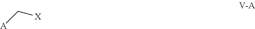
[A]C[X]
